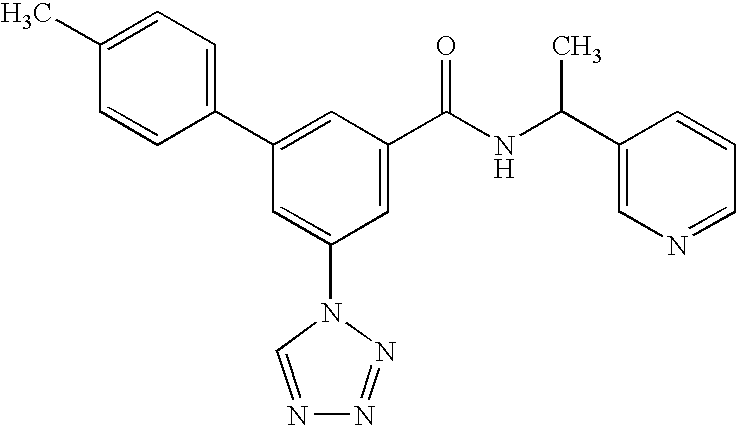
C1(C2=CC(C(NC(C3=CN=CC=C3)C)=O)=CC(N3C=NN=N3)=C2)=CC=C(C)C=C1
